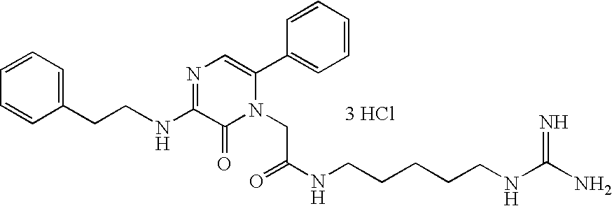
N(C1=NC=C(C2=CC=CC=C2)N(CC(NCCCCCNC(N)=N)=O)C1=O)CCC1=CC=CC=C1.[3 HCl]
